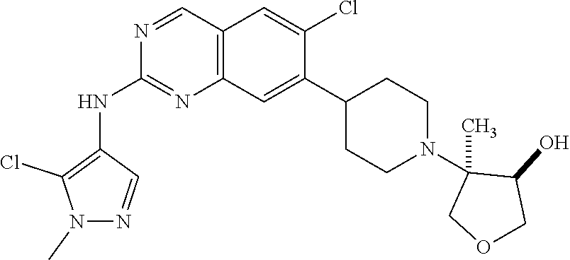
N1(C)N=CC(NC2=NC3=C(C=N2)C=C(Cl)C(C2CCN(C4(C)COCC4O)CC2)=C3)=C1Cl
